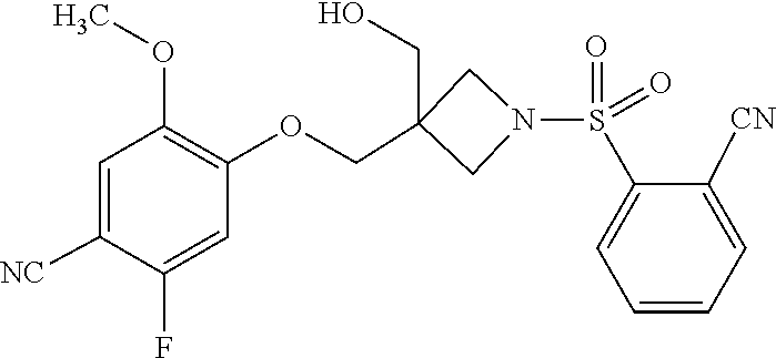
C1([NC])=CC(OC)=C(OCC2(CO)CN(S(C3=CC=CC=C3[CN])(=O)=O)C2)C=C1F
